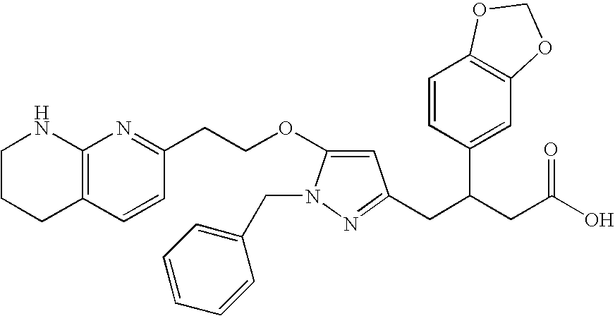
C1=CC(C(CC(O)=O)CC2=NN(CC3=CC=CC=C3)C(OCCC3=NC4=C(C=C3)CCCN4)=C2)=CC2=C1OCO2
